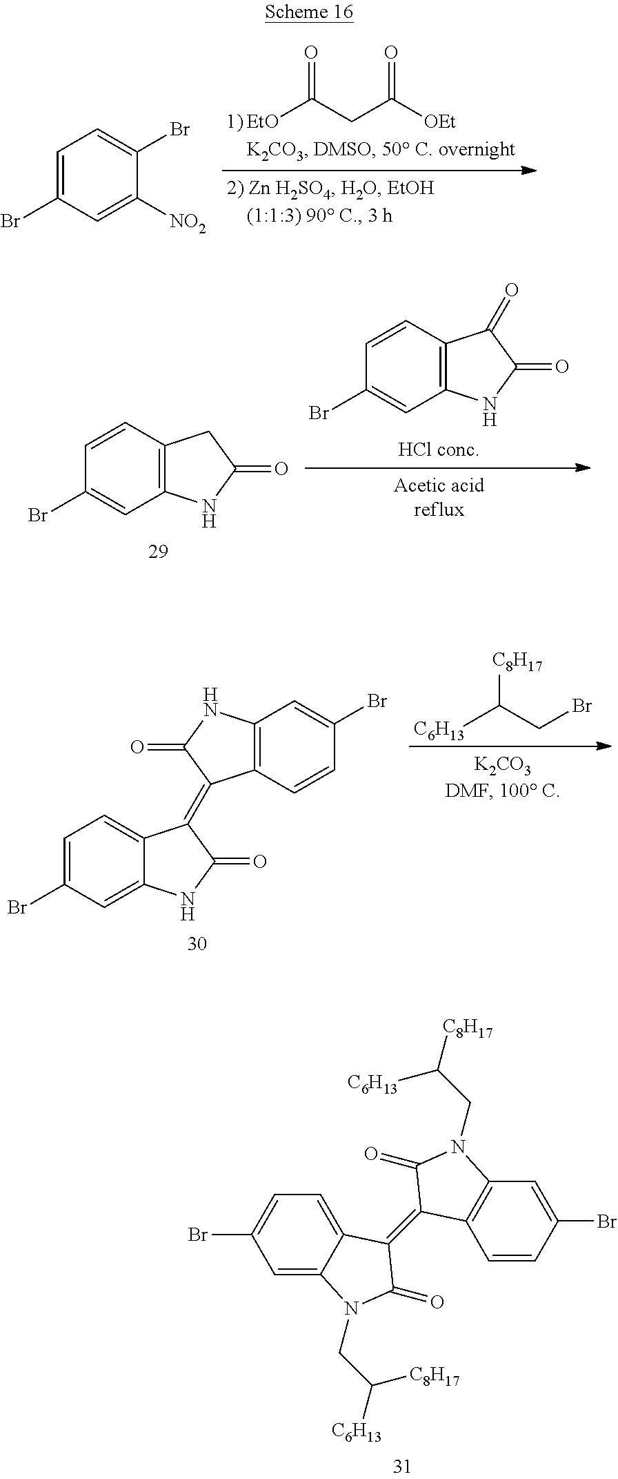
C1=C(Br)C=C([NO2])C(Br)=C1.[EtO]C(CC([OEt])=O)=O.C1=CC(Br)=CC2=C1CC(=O)N2.C1=CC(Br)=CC2=C1C(=O)C(=O)N2.C1=C2C(=CC(Br)=C1)NC(=O)C2=C1C2=C(NC1=O)C=C(Br)C=C2.[C6H13]C([C8H17])CBr.C1=C2C(=CC=C1Br)C(=C1C3=C(C=C(Br)C=C3)N(CC([C8H17])[C6H13])C1=O)C(=O)N2CC([C8H17])[C6H13]
